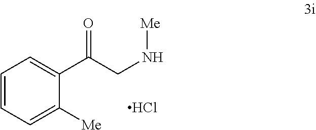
C1=CC=C([Me])C(C(CN[Me])=O)=C1.Cl
